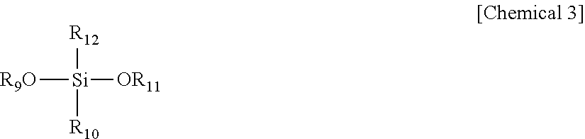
[R10][Si]([R12])([OR11])[R9O]
